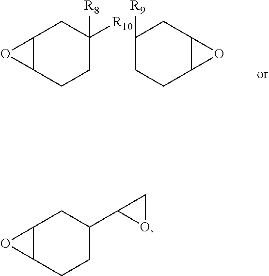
C12C(CCC([R10])([R8])C1)O2.C1([R9])CCC2C(C1)O2.C12C(CCC(C3OC3)C1)O2
